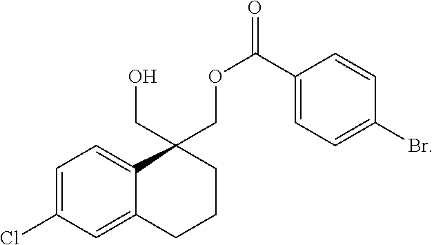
C(C1(COC(=O)C2=CC=C(Br)C=C2)CCCC2=CC(Cl)=CC=C12)O
